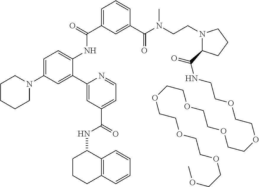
C1=C(C(=O)NC2=CC=C(N3CCCCC3)C=C2C2=CC(C(=O)NC3CCCC4=C3C=CC=C4)=CC=N2)C=C(C(N(CCN2C(C(=O)NCCOCCOCCOCCOCCOCCOCCOCCOC)CCC2)C)=O)C=C1
